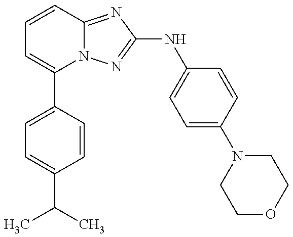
C1=C(C2=CC=CC3=NC(NC4=CC=C(N5CCOCC5)C=C4)=NN23)C=CC(C(C)C)=C1
